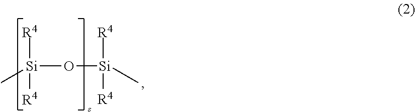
[Si](O[Si]([R4])([R4])C)([R4])([R4])C
